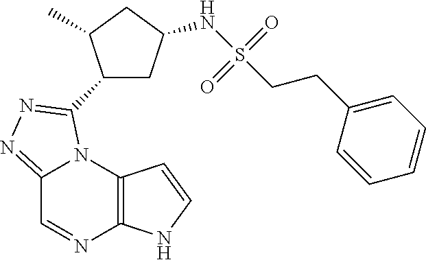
C12=C(N3C(=NN=C3C3CC(NS(CCC4=CC=CC=C4)(=O)=O)CC3C)C=N1)C=CN2
